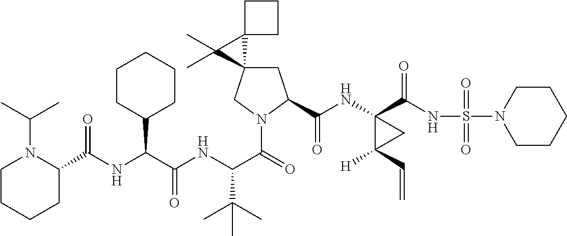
C1C2(CN(C(=O)C(NC(C(NC(=O)C3N(C(C)C)CCCC3)C3CCCCC3)=O)C(C)(C)C)C1C(NC1(C(NS(N3CCCCC3)(=O)=O)=O)C([H])(C=C)C1)=O)C1(C2(C)C)CCC1
